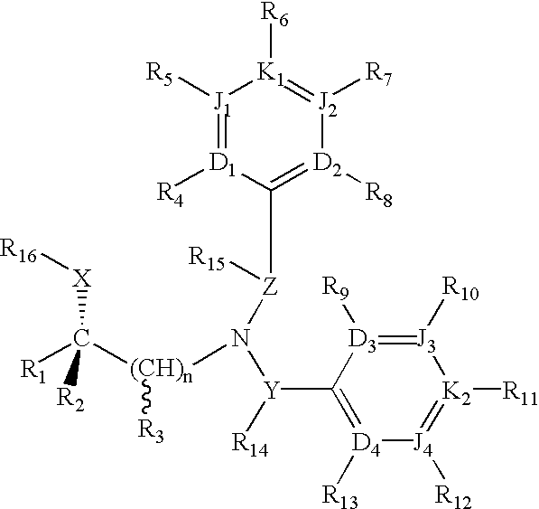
[J1]1([R5])=[D1]([R4])C([Z](N([Y](C2=[D4]([R13])[J4]([R12])=[K2]([R11])[J3]([R10])=[D3]2[R9])[R14])[(CH)n]([R3])C([R1])([X][R16])[R2])[R15])=[D2]([R8])[J2]([R7])=[K1]1[R6]
